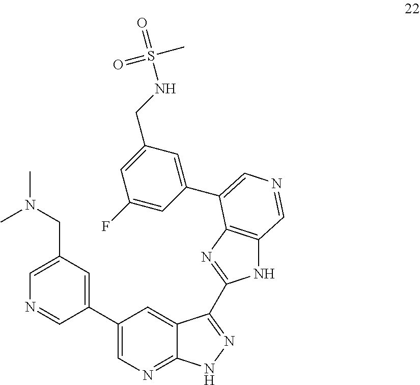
C1(C2=CN=C3C(=C2)C(C2=NC4=C(N2)C=NC=C4C2=CC(CNS(=O)(C)=O)=CC(F)=C2)=NN3)=CC(CN(C)C)=CN=C1
